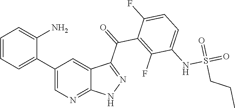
C1=CC=C(C2=CN=C3C(=C2)C(C(=O)C2=C(F)C(NS(=O)(=O)CCC)=CC=C2F)=NN3)C(N)=C1
